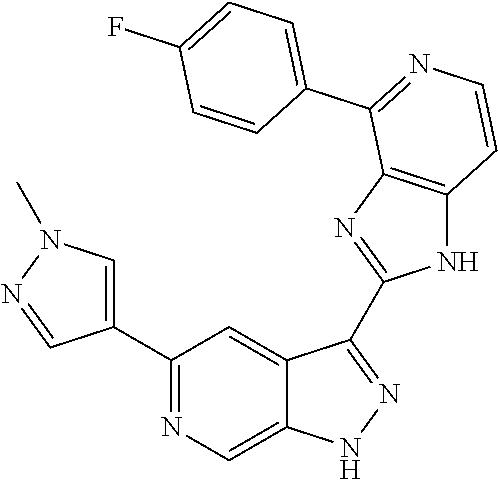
C1(C2=NC=C3C(=C2)C(C2=NC4=C(N2)C=CN=C4C2=CC=C(F)C=C2)=NN3)=CN(C)N=C1
